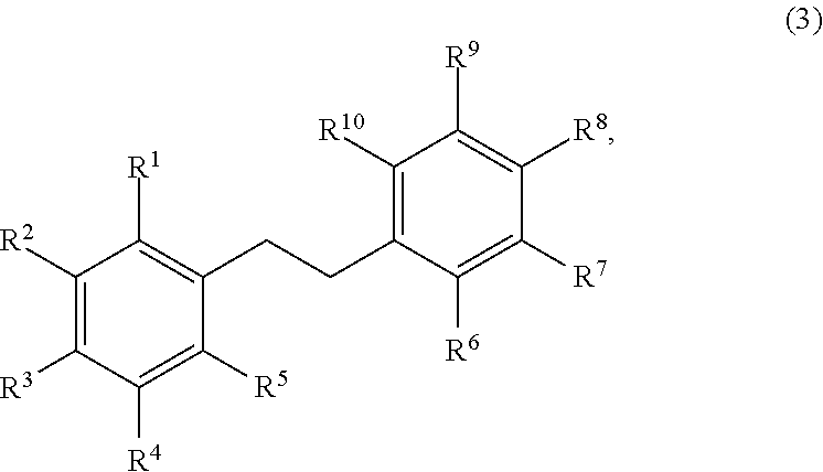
C1([R2])=C([R3])C([R4])=C([R5])C(CCC2=C([R10])C([R9])=C([R8])C([R7])=C2[R6])=C1[R1]
